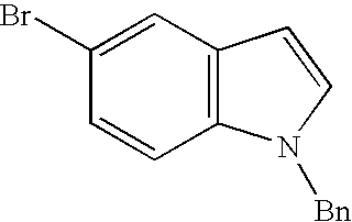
C1=C(Br)C=CC2=C1C=CN2[Bn]
